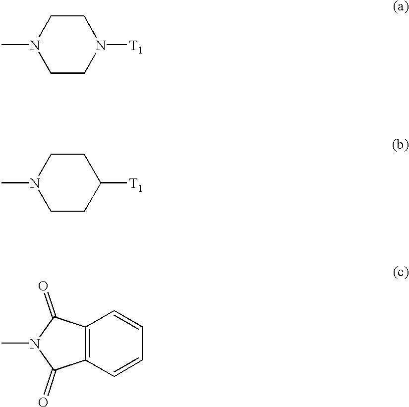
C1CN([T1])CCN1C.C1CC([T1])CCN1C.C12=C(C=CC=C1)C(=O)N(C)C2=O
